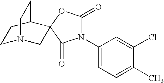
C1N2CC3(C(C1)CC2)OC(=O)N(C1=CC=C(C)C(Cl)=C1)C3=O
